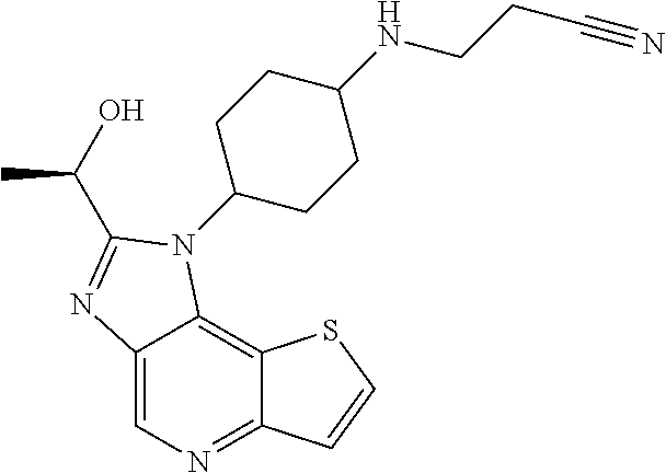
C12=CN=C3C(=C1N(C1CCC(NCCC#N)CC1)C(C(O)C)=N2)SC=C3
